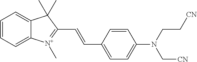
C12=CC=CC=C1C(C)(C)C(C=CC1=CC=C(N(CC[CN])C[CN])C=C1)=[N+]2C
